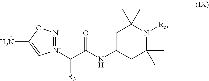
O1N=[N+](C([R3])C(NC2CC(C)(C)N([Rc])C(C)(C)C2)=O)C=C1N
